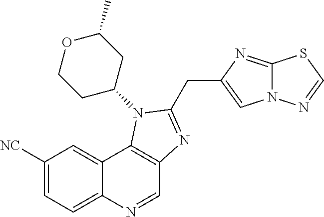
C1([NC])=CC=C2C(=C1)C1=C(C=N2)N=C(CC2=CN3C(=N2)SC=N3)N1C1CC(C)OCC1
